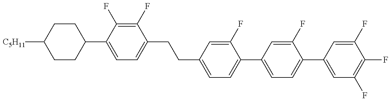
C1CC(C2=CC=C(CCC3=CC=C(C4=CC=C(C5=CC(F)=C(F)C(F)=C5)C(F)=C4)C(F)=C3)C(F)=C2F)CCC1[C5H11]
